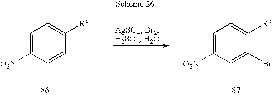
C1=C([O2N])C=CC([Rx])=C1.C1=C([O2N])C=C(Br)C([Rx])=C1
